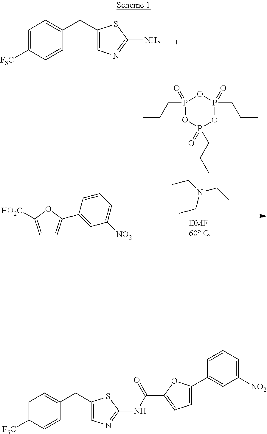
C1=C([F3C])C=CC(CC2=CN=C(N)S2)=C1.P1(=O)(CCC)OP(=O)(CCC)OP(=O)(CCC)O1.CCN(CC)CC.C1=C([HO2C])OC(C2=CC([NO2])=CC=C2)=C1.C1=C([F3C])C=CC(CC2=CN=C(NC(C3=CC=C(C4=CC([NO2])=CC=C4)O3)=O)S2)=C1
